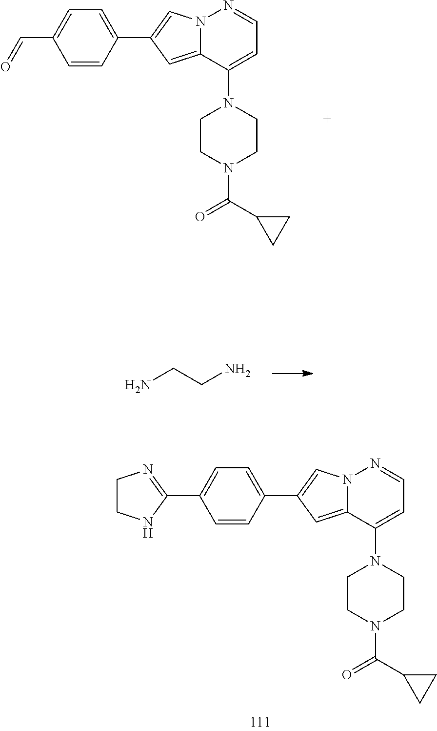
C1(C2=CN3C(=C2)C(N2CCN(C(C4CC4)=O)CC2)=CC=N3)=CC=C(C=O)C=C1.NCCN.C1(C2=CN3C(=C2)C(N2CCN(C(C4CC4)=O)CC2)=CC=N3)=CC=C(C2=NCCN2)C=C1
